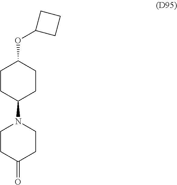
N1(C2CCC(OC3CCC3)CC2)CCC(=O)CC1
